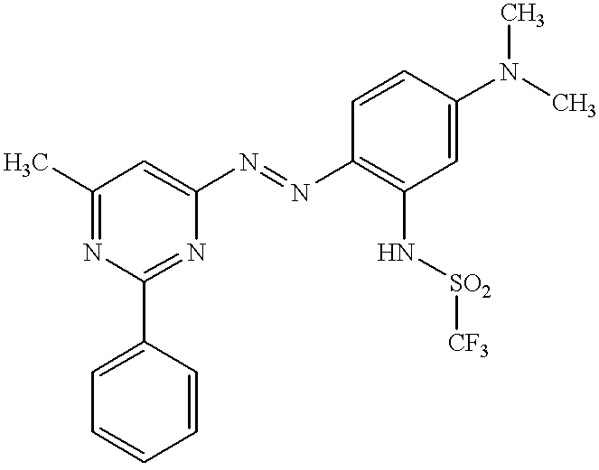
C1(C)=NC(C2=CC=CC=C2)=NC(N=NC2=C(N[SO2][CF3])C=C(N(C)C)C=C2)=C1
